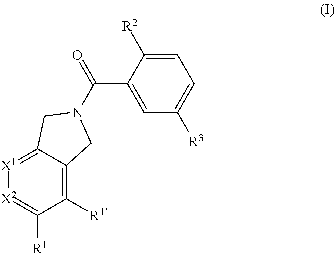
[X1]1=C2C(=C([R1])C([R1])=[X2]1)CN(C(C1=CC([R3])=CC=C1[R2])=O)C2
